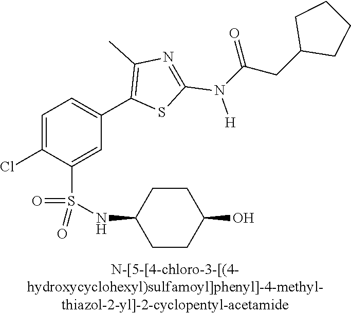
C1=C(Cl)C(S(NC2CCC(O)CC2)(=O)=O)=CC(C2=C(C)N=C(N([H])C(CC3CCCC3)=O)S2)=C1
